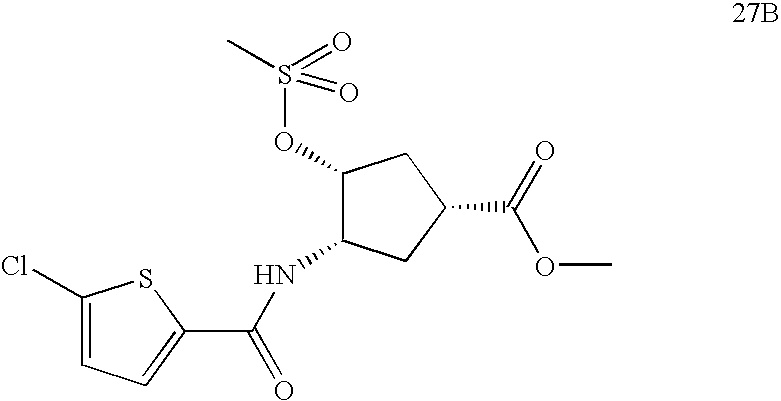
C1(Cl)=CC=C(C(NC2CC(C(=O)OC)CC2OS(C)(=O)=O)=O)S1
